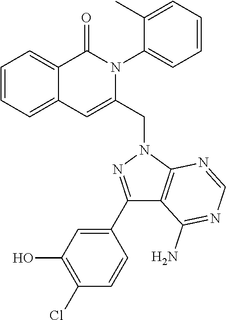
C1=CC=C2C(=C1)C(=O)N(C1=CC=CC=C1C)C(CN1C3=C(C(N)=NC=N3)C(C3=CC(O)=C(Cl)C=C3)=N1)=C2
